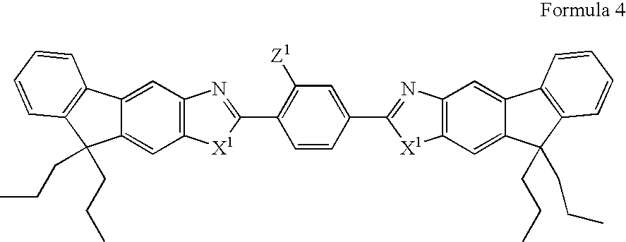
C12=C([X1]C(C3=C([Z1])C=C(C4=NC5=C([X1]4)C=C4C(=C5)C5=C(C=CC=C5)C4(CCC)CCC)C=C3)=N1)C=C1C(=C2)C2=C(C=CC=C2)C1(CCC)CCC
